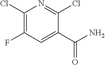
C1(Cl)=C(F)C=C(C(N)=O)C(Cl)=N1
